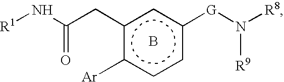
B.[R1]NC(Cc1c([Ar])ccc([G]N([R8])[R9])c1)=O
